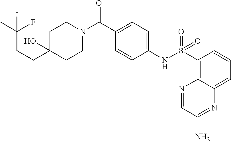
C1CN(C(C2=CC=C(NS(=O)(=O)C3=C4C(=CC=C3)N=C(N)C=N4)C=C2)=O)CCC1(O)CCC(C)(F)F
